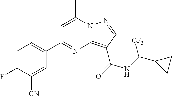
C1=C(C)N2C(=C(C(=O)NC(C3CC3)[CF3])C=N2)N=C1C1=CC=C(F)C([CN])=C1
